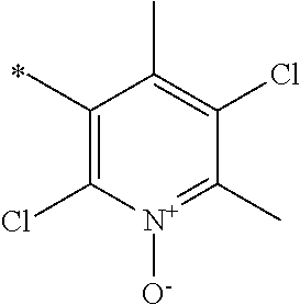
C1(C)=C(Cl)[N+]([O-])=C(C)C(Cl)=C1C
